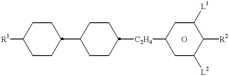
[R1]C1CCC(C2CCC([C2H4]C3CC([L2])C([R2])C([L1])C3)CC2)CC1.O
